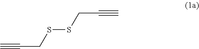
C#CCSSCC#C
